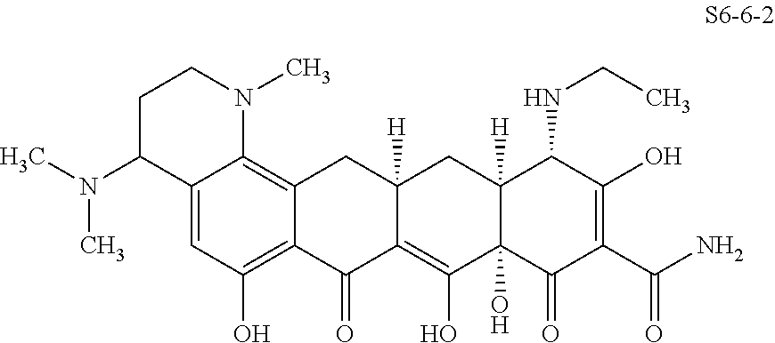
C12=CC(O)=C3C(=C1N(C)CCC2N(C)C)CC1([H])C(=C(O)C2(O)C([H])(C1)C(NCC)C(O)=C(C(=O)N)C2=O)C3=O
